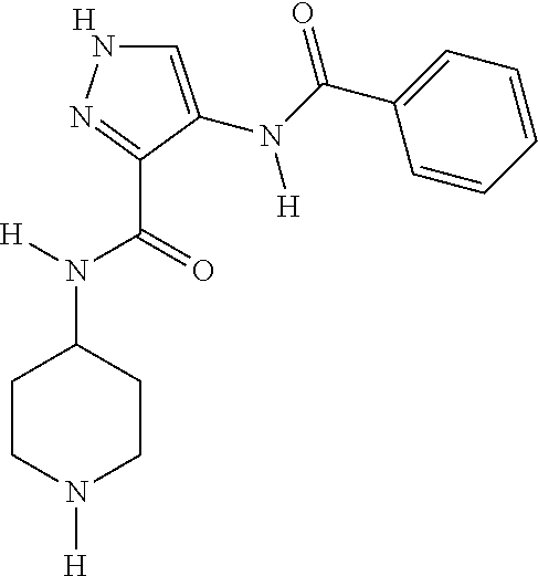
[H].C1=C(N(C(=O)C2=CC=CC=C2)[H])C(C(=O)N([H])C2CCN([H])CC2)=NN1
